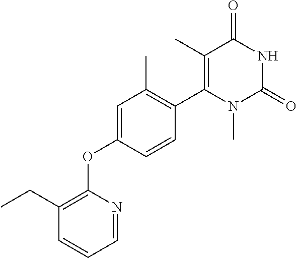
C1=NC(OC2=CC(C)=C(C3=C(C)C(=O)NC(=O)N3C)C=C2)=C(CC)C=C1
